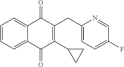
C1=CC=C2C(=C1)C(=O)C(CC1=CC=C(F)C=N1)=C(C1CC1)C2=O
